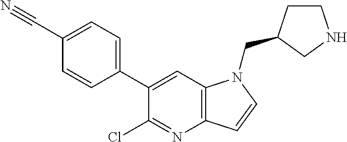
C1(C2=CC=C(C#N)C=C2)=CC2=C(N=C1Cl)C=CN2CC1CCNC1
